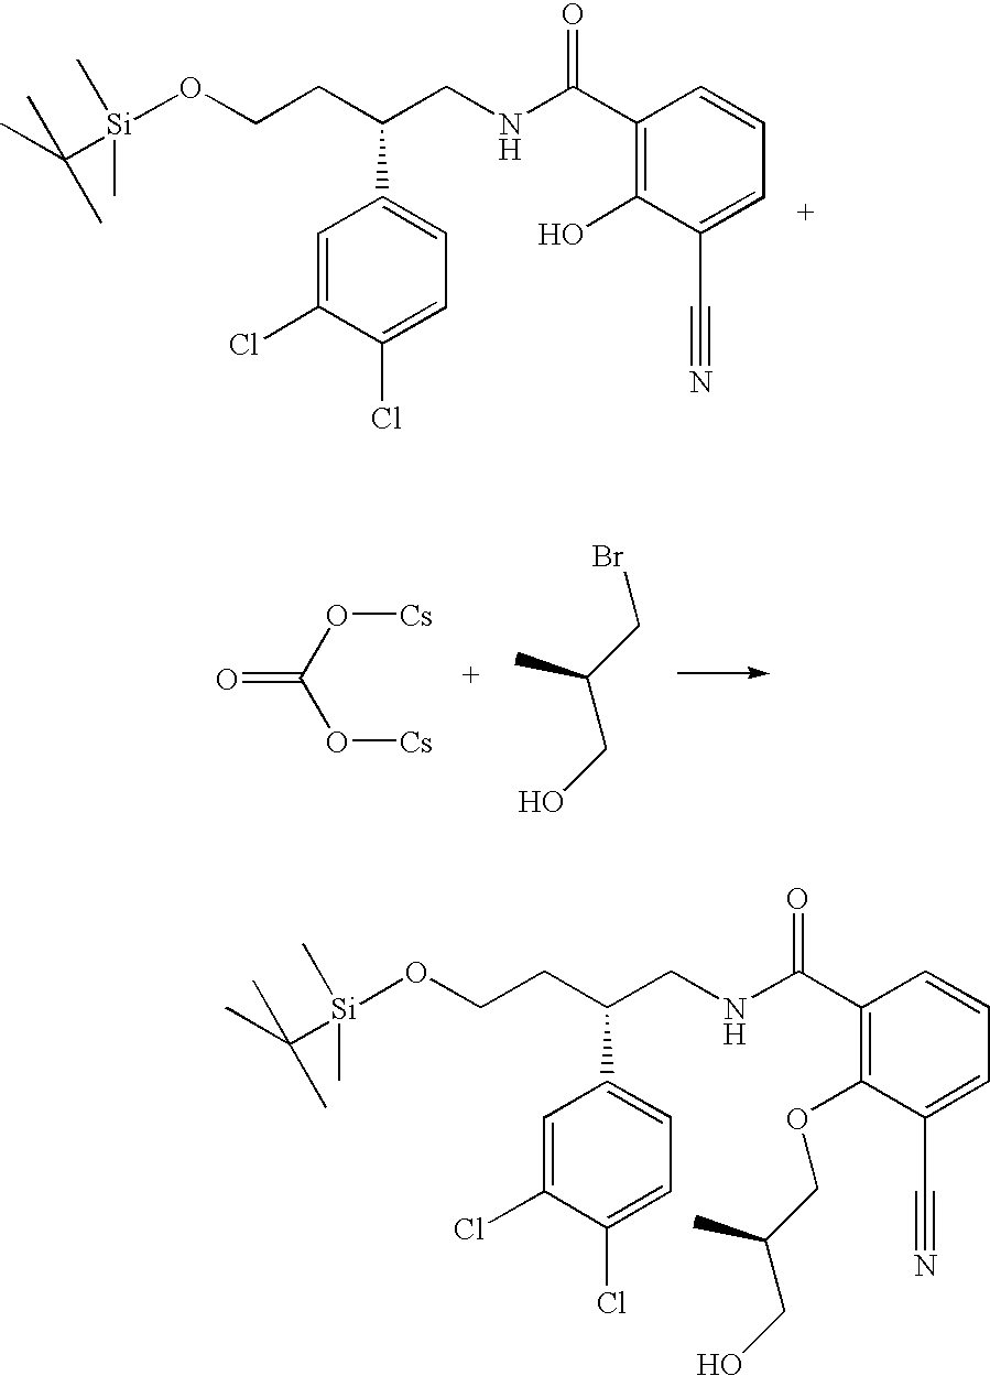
CC([Si](C)(C)OCCC(C1=CC=C(Cl)C(Cl)=C1)CNC(C1=C(O)C(C#N)=CC=C1)=O)(C)C.O=C(O[Cs])O[Cs].BrCC(CO)C.CC([Si](C)(C)OCCC(C1=CC=C(Cl)C(Cl)=C1)CNC(C1=C(OCC(CO)C)C(C#N)=CC=C1)=O)(C)C
